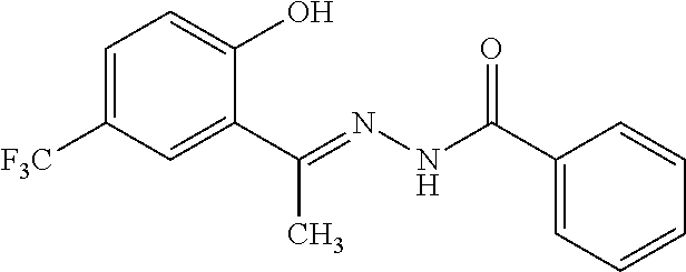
C1=C([F3C])C=C(C(=NNC(C2=CC=CC=C2)=O)C)C(O)=C1
